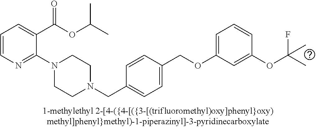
C1=CN=C(N2CCN(CC3=CC=C(COC4=CC=CC(OC(F)(C)C)=C4)C=C3)CC2)C(C(OC(C)C)=O)=C1
